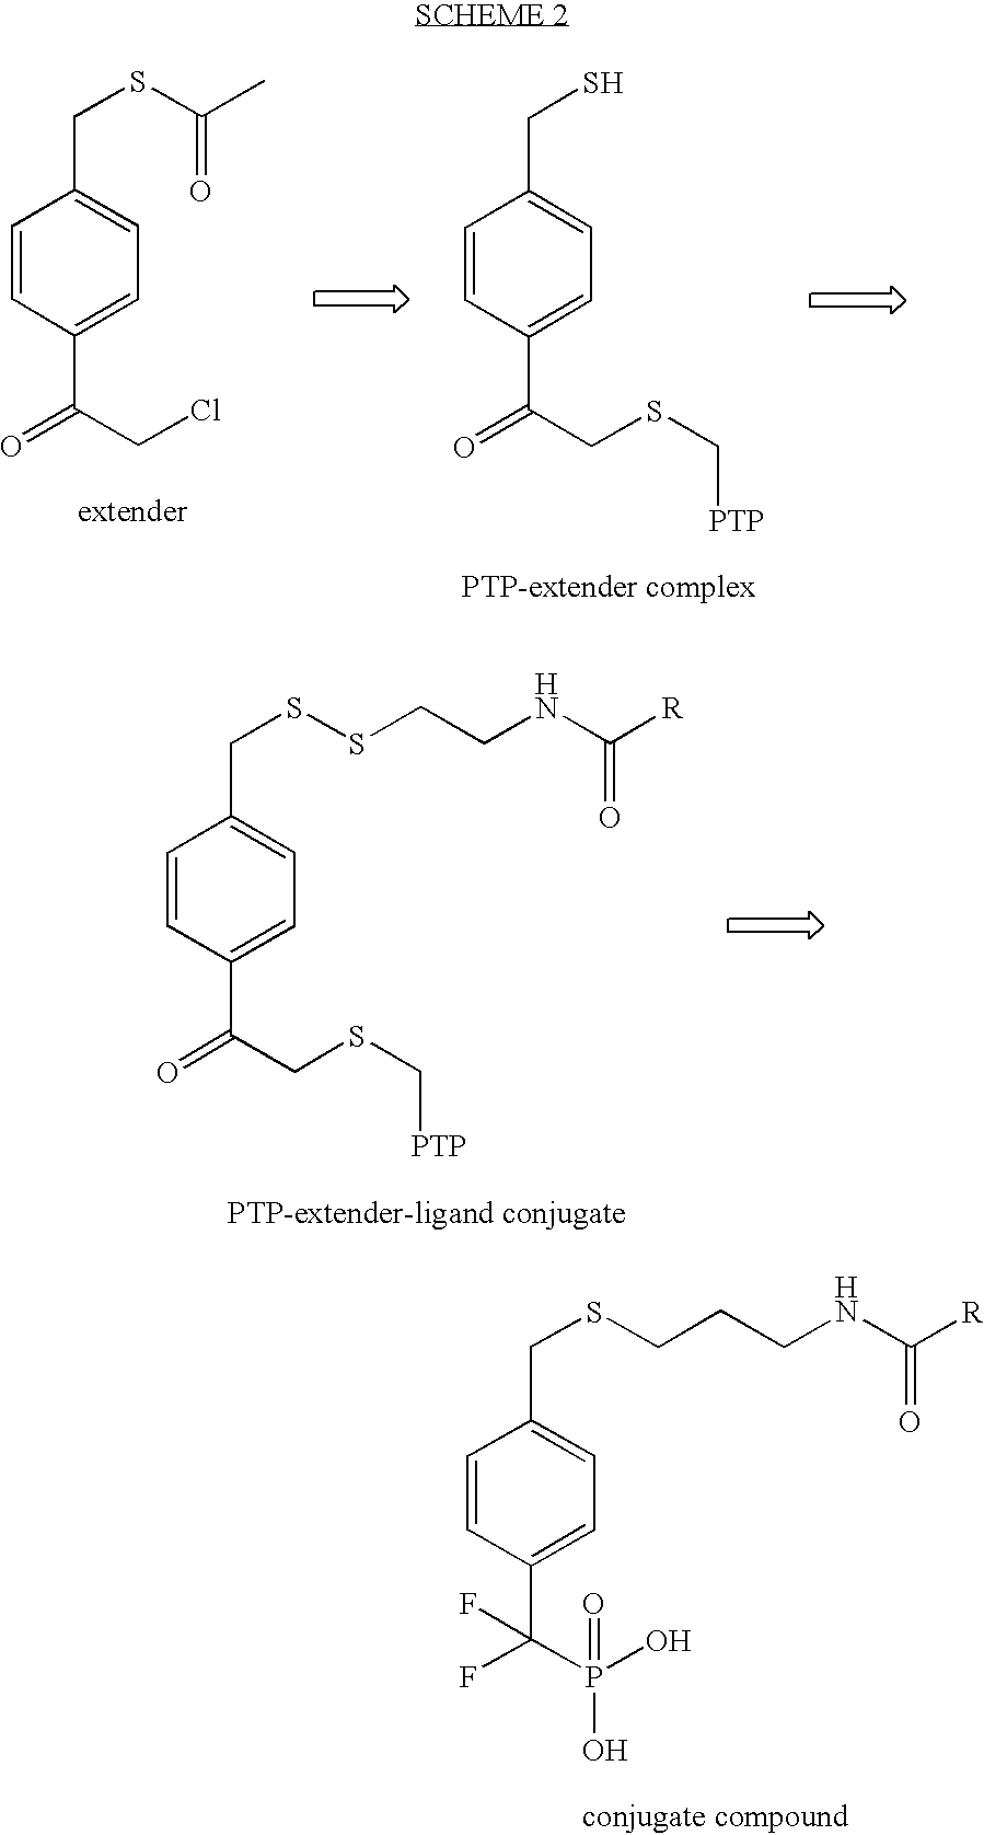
C1=CC(C(P(O)(O)=O)(F)F)=CC=C1CSCCCNC([R])=O.C1=CC(C(CCl)=O)=CC=C1CSC(C)=O.C1=CC(C(CSC[PTP])=O)=CC=C1CS.C1=CC(C(CSC[PTP])=O)=CC=C1CSSCCNC([R])=O
